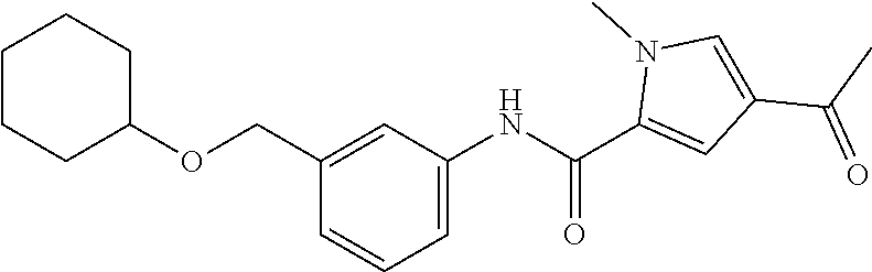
C1=C(NC(C2=CC(C(C)=O)=CN2C)=O)C=C(COC2CCCCC2)C=C1
